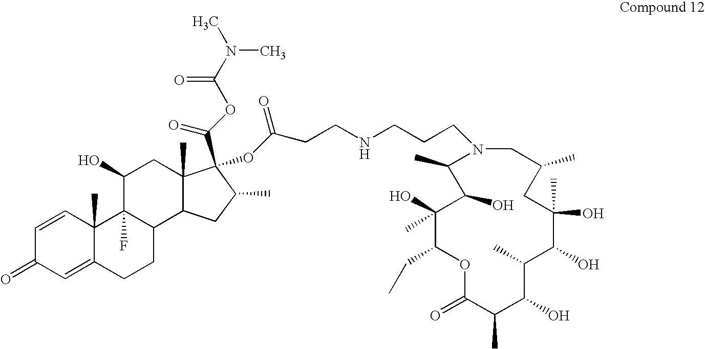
C1(O)(C)C(CC)OC(=O)C(C)C(O)C(C)C(O)C(O)(C)CC(C)CN(CCCNCCC(OC2(C(=O)OC(=O)N(C)C)C3(C)C(C4CCC5=CC(=O)C=CC5(C)C4(F)C(O)C3)CC2C)=O)C(C)C1O
